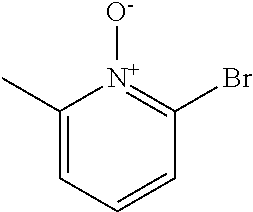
C1(C)=CC=CC(Br)=[N+]1[O-]
